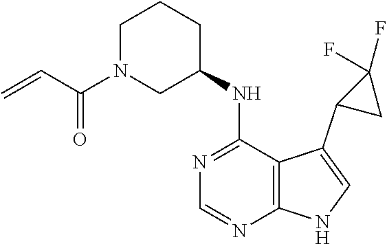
N1=C(NC2CCCN(C(=O)C=C)C2)C2=C(N=C1)NC=C2C1CC1(F)F
